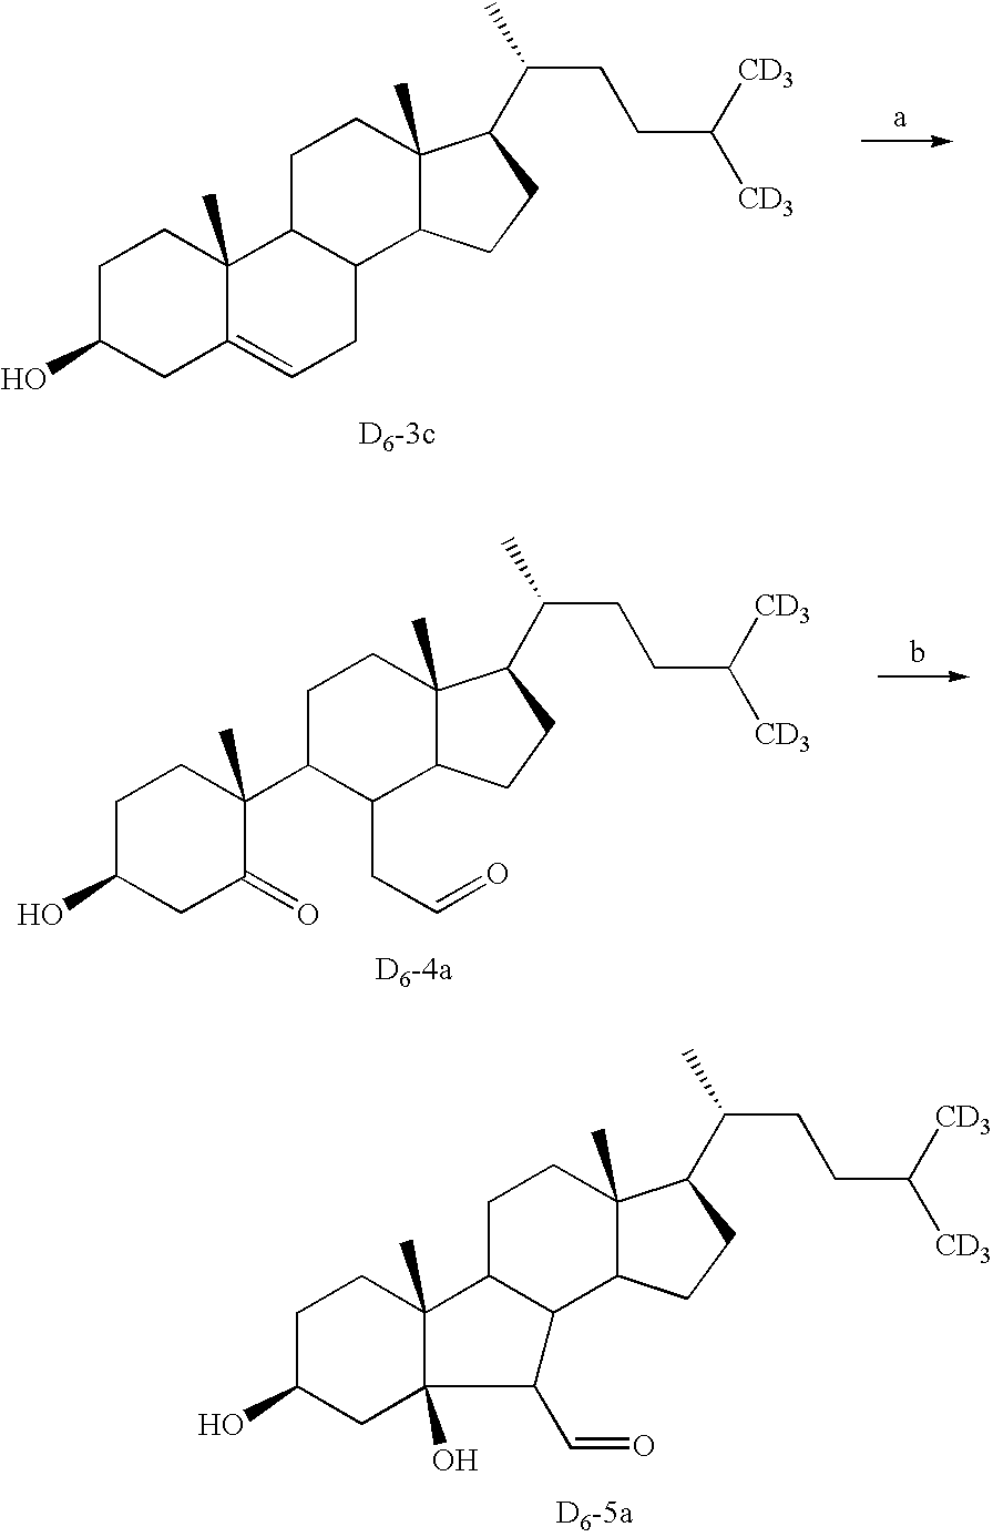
C1C(O)CC2=CCC3C(C2(C)C1)CCC1(C)C3CCC1C(C)CCC([CD3])[CD3].C1C(O)CC(=O)C(C2C(CC=O)C3C(C)(CC2)C(C(C)CCC([CD3])[CD3])CC3)(C)C1.C1C(O)CC2(O)C(C)(C1)C1C(C3C(C)(CC1)C(C(C)CCC([CD3])[CD3])CC3)C2C=O
